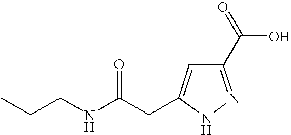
C1(C(=O)O)=NNC(CC(NCCC)=O)=C1
